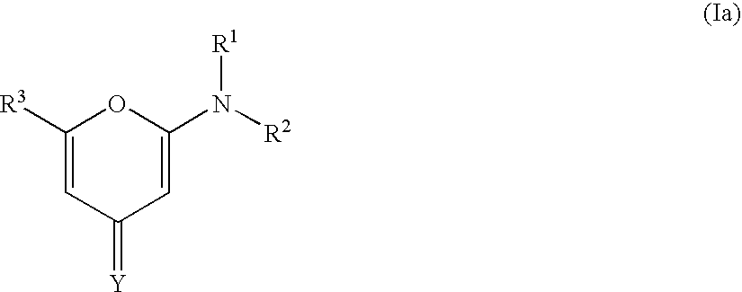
C1([R3])=CC(=[Y])C=C(N([R2])[R1])O1
